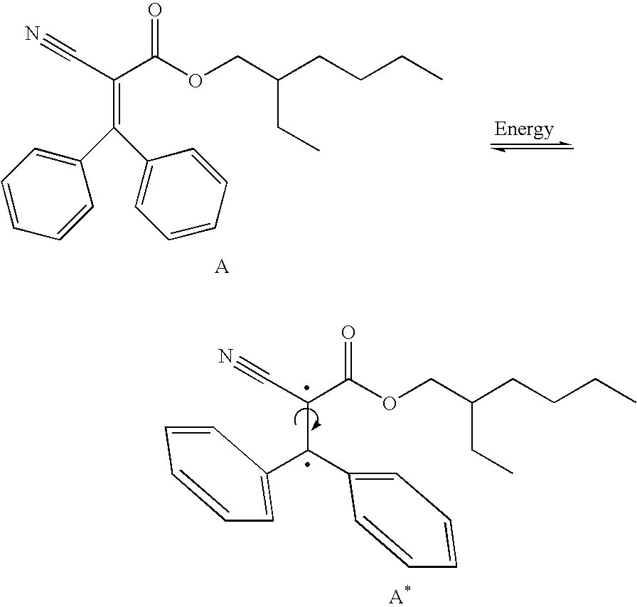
N#CC(C(OCC(CCCC)CC)=O)=C(C1=CC=CC=C1)C1=CC=CC=C1.N#CC(C(OCC(CCCC)CC)=O)C(C1=CC=CC=C1)C1=CC=CC=C1
